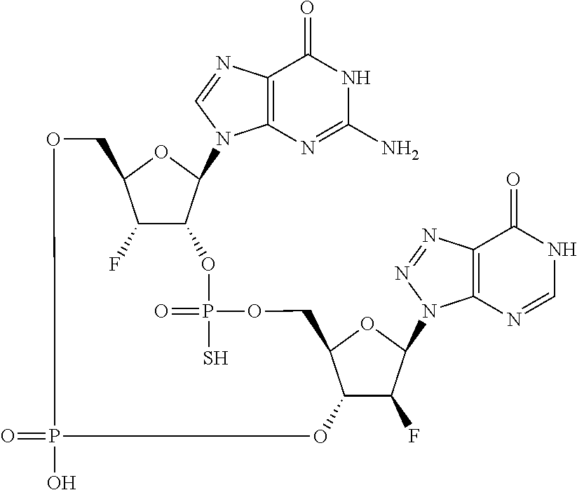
C12=C(N=CN1C1C3C(F)C(O1)COP(O)(=O)OC1C(F)C(N4C5=C(C(=O)NC=N5)N=N4)OC1COP(=O)(S)O3)C(=O)NC(N)=N2
